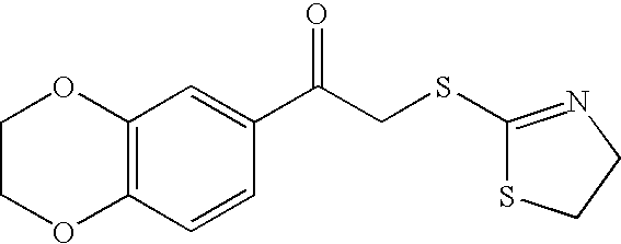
C12=C(C=CC(C(CSC3=NCCS3)=O)=C1)OCCO2
